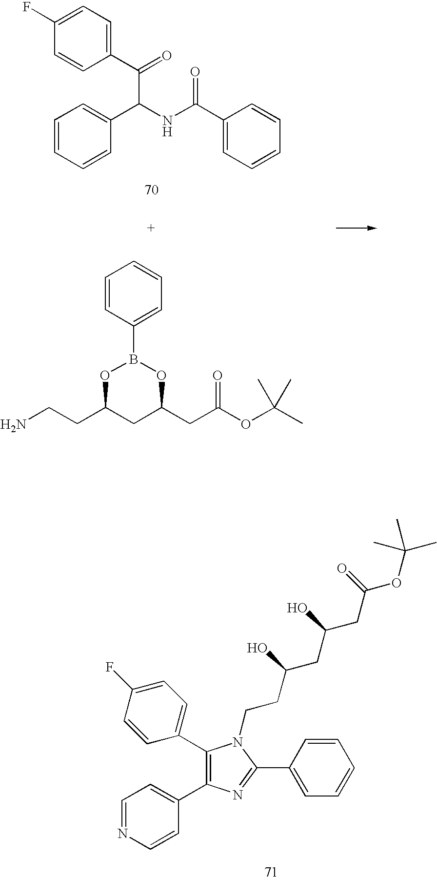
C1(C2=CC=NC=C2)=C(C2=CC=C(F)C=C2)N(CCC(CC(O)CC(OC(C)(C)C)=O)O)C(C2=CC=CC=C2)=N1.C1=C(F)C=CC(C(C(C2=CC=CC=C2)NC(C2=CC=CC=C2)=O)=O)=C1.C1=CC(B2OC(CC(OC(C)(C)C)=O)CC(CCN)O2)=CC=C1
